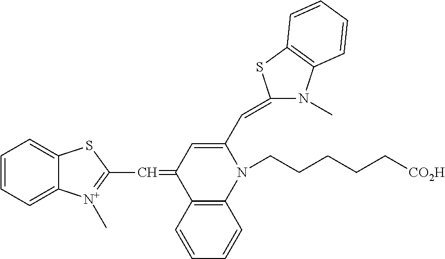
C1=CC=C2C(=C1)SC(C=C1C3=C(N(CCCCC[CO2H])C(C=C4N(C)C5=C(S4)C=CC=C5)=C1)C=CC=C3)=[N+]2C
